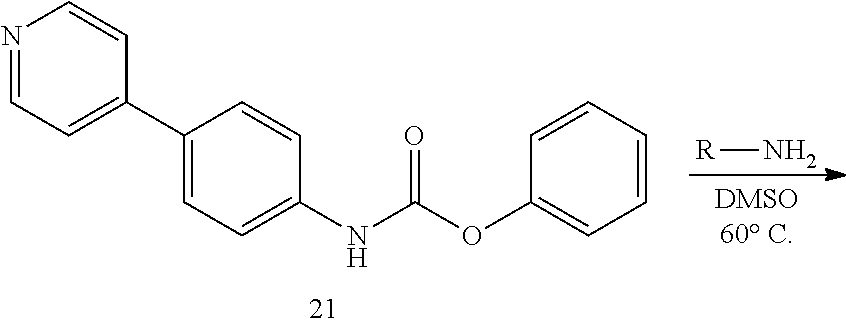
N1=CC=C(C2=CC=C(NC(OC3=CC=CC=C3)=O)C=C2)C=C1.[R]N
